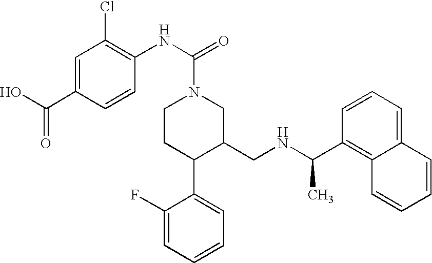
C1(C(NCC2CN(C(NC3=C(Cl)C=C(C(O)=O)C=C3)=O)CCC2C2=CC=CC=C2F)C)=C2C(=CC=C1)C=CC=C2
